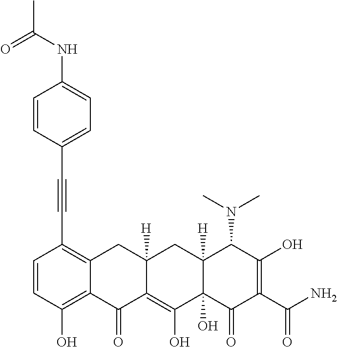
C(C1=C2C(=C(O)C=C1)C(=O)C1=C(O)C3(O)C([H])(CC1([H])C2)C(N(C)C)C(O)=C(C(N)=O)C3=O)#CC1=CC=C(NC(C)=O)C=C1
